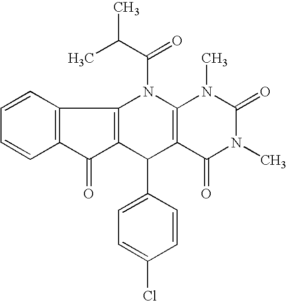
C1=CC2=C(C=C1)C(=O)C1=C2N(C(C(C)C)=O)C2=C(C1C1=CC=C(Cl)C=C1)C(=O)N(C)C(=O)N2C
